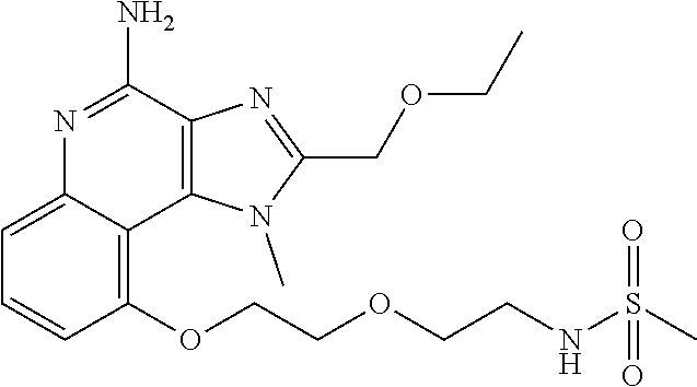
C1(OCCOCCNS(C)(=O)=O)=C2C(=CC=C1)N=C(N)C1=C2N(C)C(COCC)=N1
